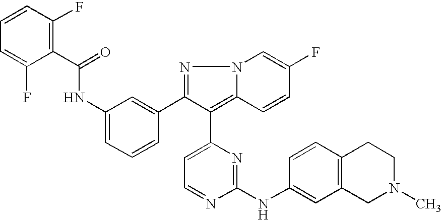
N(C1=CC=CC(C2=NN3C(=C2C2=CC=NC(NC4=CC5=C(C=C4)CCN(C)C5)=N2)C=CC(F)=C3)=C1)C(C1=C(F)C=CC=C1F)=O
